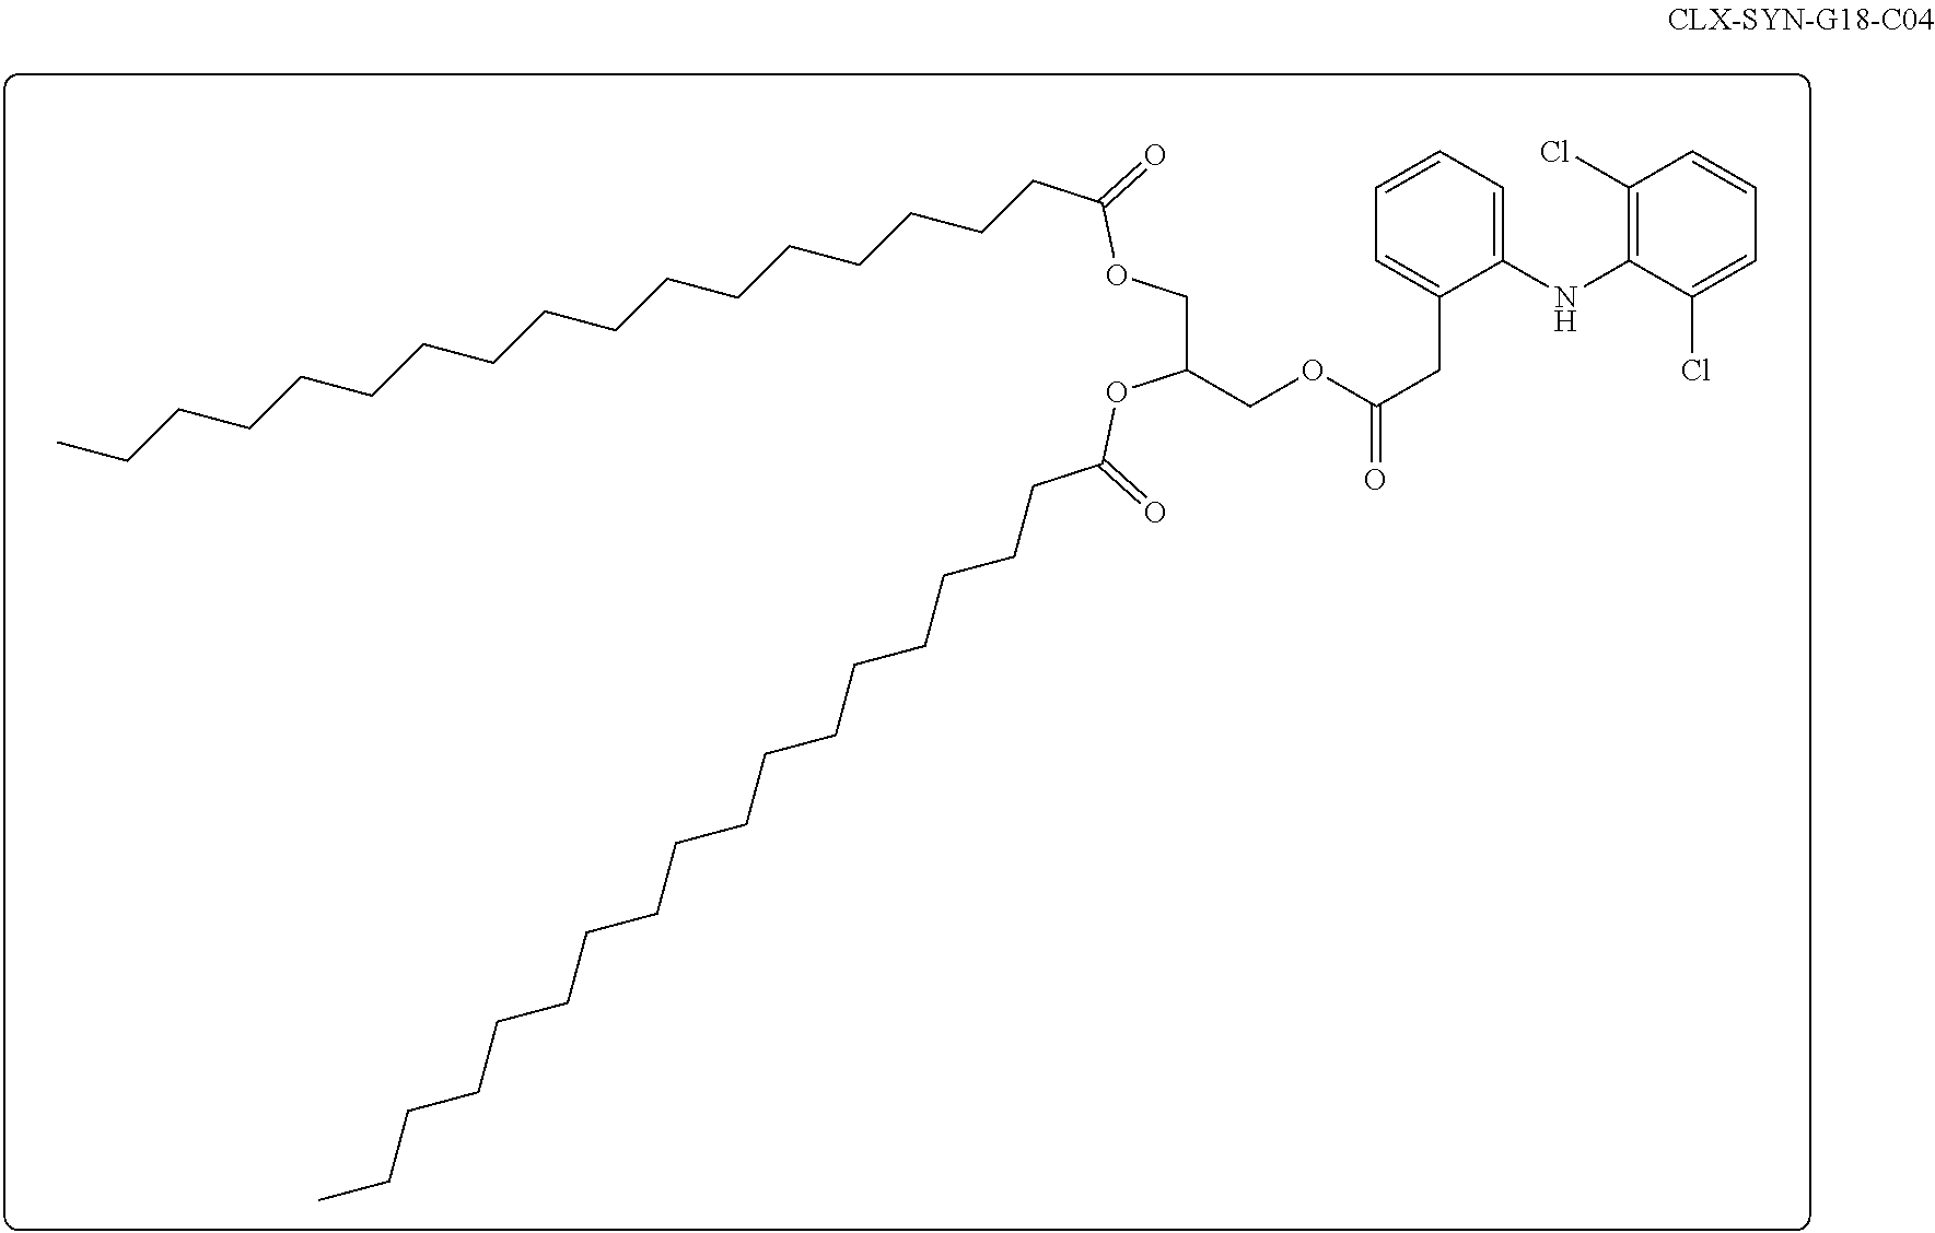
C(COC(CCCCCCCCCCCCCCCCC)=O)(OC(CCCCCCCCCCCCCCCCC)=O)COC(CC1=CC=CC=C1NC1=C(Cl)C=CC=C1Cl)=O
